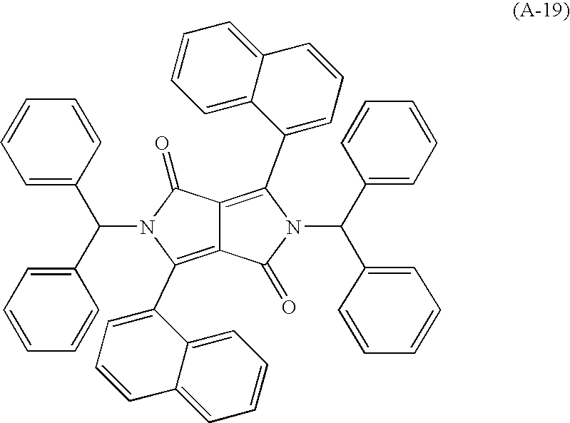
C12=C(C3=CC=CC4=CC=CC=C34)N(C(C3=CC=CC=C3)C3=CC=CC=C3)C(=O)C1=C(C1=CC=CC3=CC=CC=C13)N(C(C1=CC=CC=C1)C1=CC=CC=C1)C2=O
